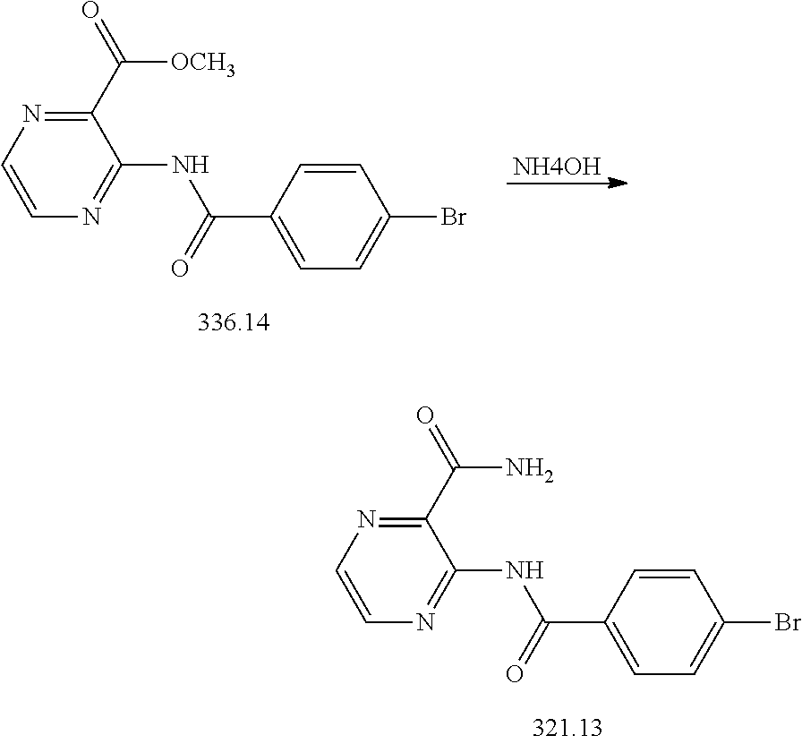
C1(C(N)=O)=NC=CN=C1NC(=O)C1=CC=C(Br)C=C1.C1(C([OCH3])=O)=NC=CN=C1NC(=O)C1=CC=C(Br)C=C1.[NH4OH]
